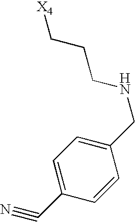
[X4]CCCNCC1=CC=C(C#N)C=C1
